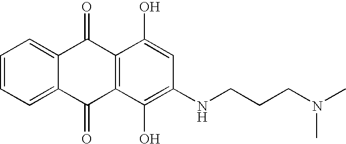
C1=CC=C2C(=C1)C(=O)C1=C(C2=O)C(O)=C(NCCCN(C)C)C=C1O
